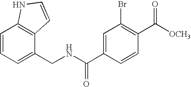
C12=C(C(CNC(C3=CC(Br)=C(C([OCH3])=O)C=C3)=O)=CC=C1)C=CN2
